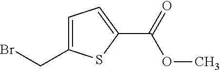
C1=C(CBr)SC(C(=O)OC)=C1
